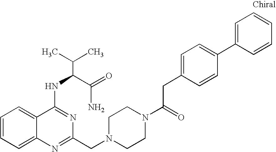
C1=CC=C2C(=C1)C(NC(C(N)=O)C(C)C)=NC(CN1CCN(C(CC3=CC=C(C4=CC=CC=C4)C=C3)=O)CC1)=N2
